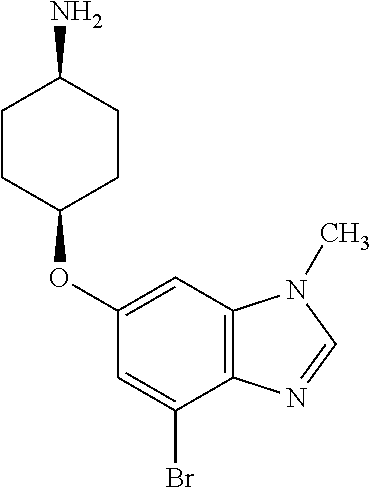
C1(OC2CCC(N)CC2)=CC2=C(C(Br)=C1)N=CN2C
